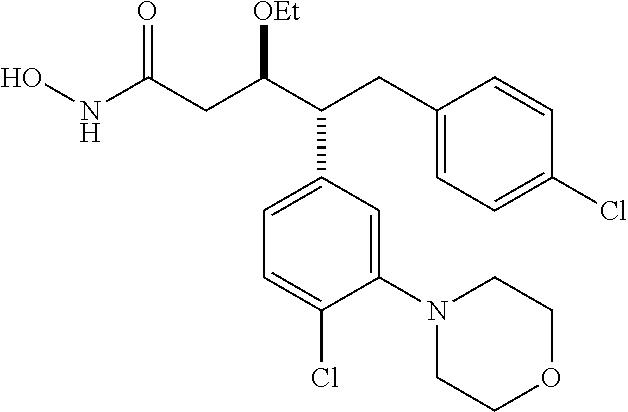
ONC(CC(C(CC1=CC=C(Cl)C=C1)C1=CC=C(Cl)C(N2CCOCC2)=C1)[OEt])=O
